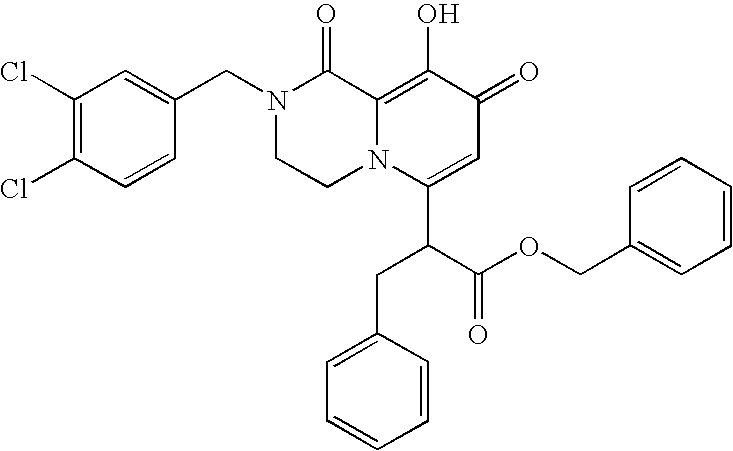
C1(Cl)=C(Cl)C=CC(CN2CCN3C(=C(O)C(=O)C=C3C(C(=O)OCC3=CC=CC=C3)CC3=CC=CC=C3)C2=O)=C1
